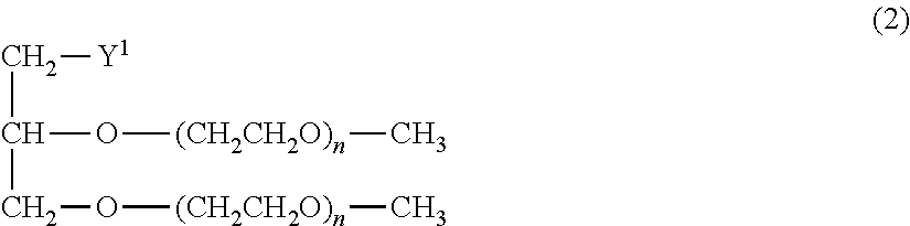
C(C(O[(CH2CH2O)n]C)CO[(CH2CH2O)n]C)[Y1]
